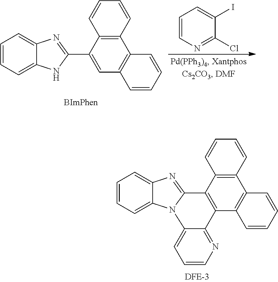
C1=CN=C(Cl)C(I)=C1.C12=CC=CC=C1NC(C1=CC3=C(C4=C1C=CC=C4)C=CC=C3)=N2.C12=CC=CC=C1N1C(=N2)C2=C(C3=C(C4=C2C=CC=C4)C=CC=C3)C2=NC=CC=C12
